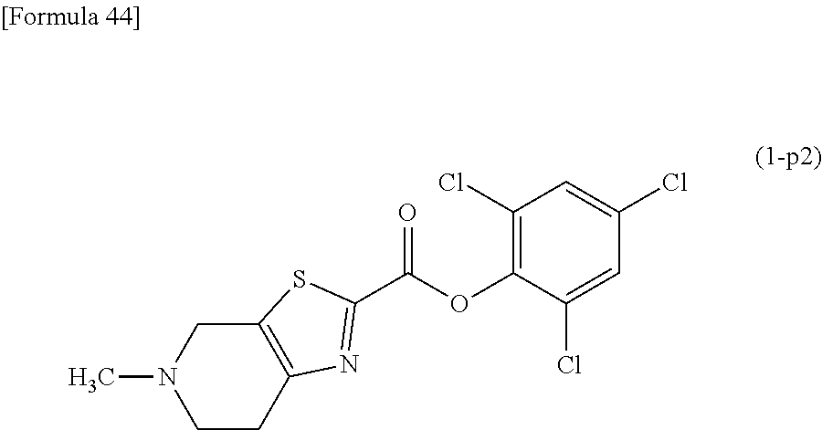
C12=C(CCN(C)C1)N=C(C(OC1=C(Cl)C=C(Cl)C=C1Cl)=O)S2
